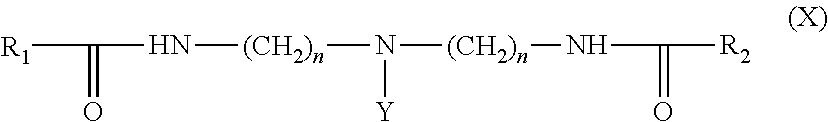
[R1]C(=O)N[(CH2)n]N([(CH2)n]NC(=O)[R2])[Y]
